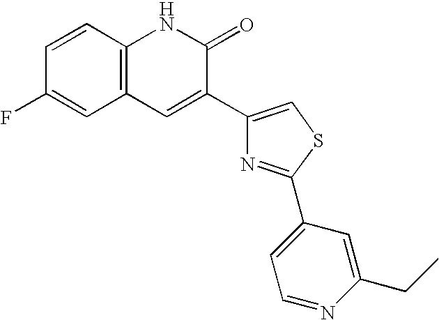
C12=C(C=CC(F)=C1)NC(=O)C(C1=CSC(C3=CC=NC(CC)=C3)=N1)=C2
